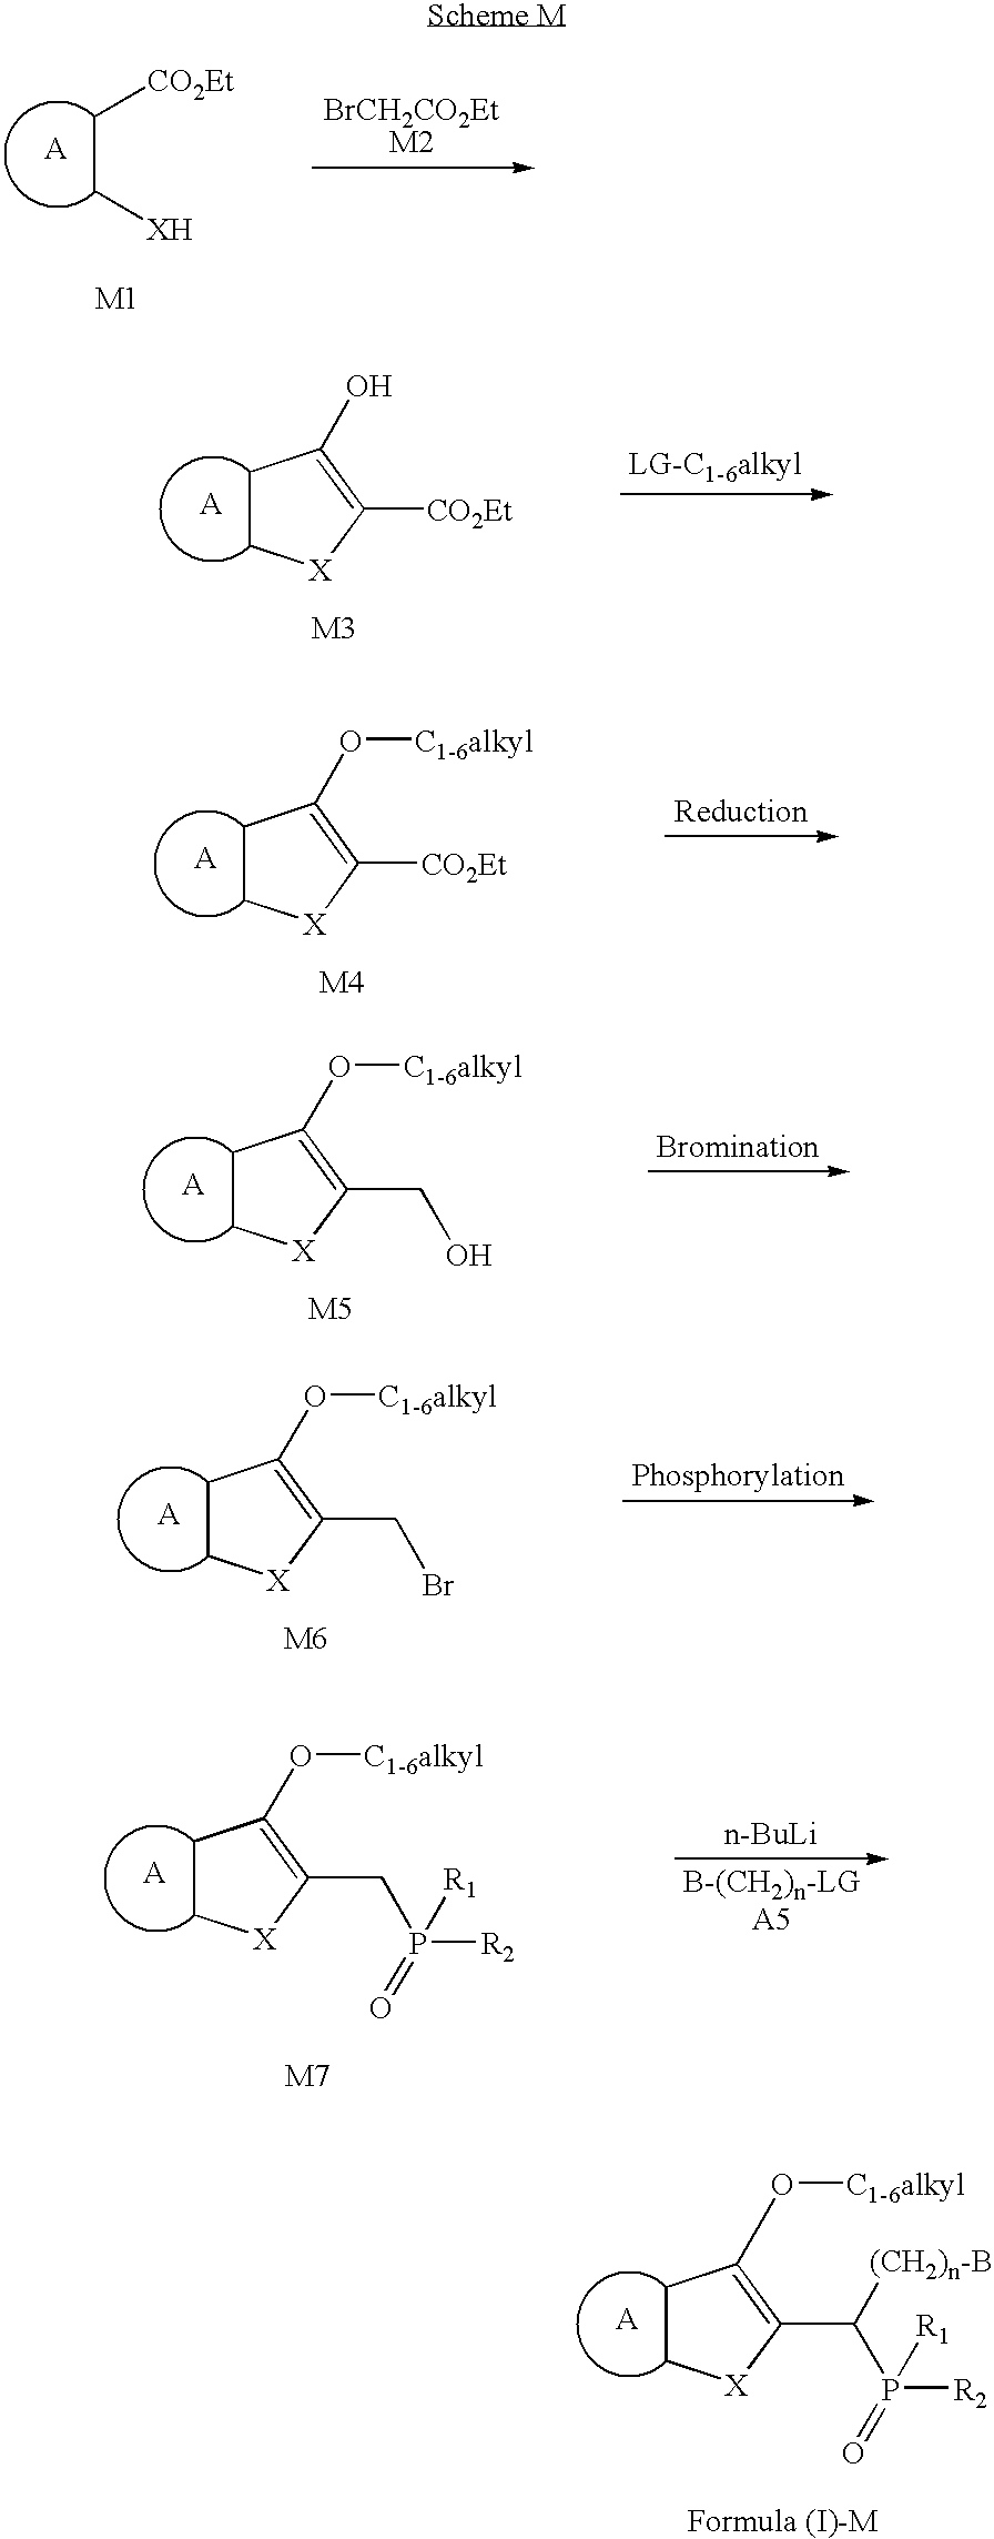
C(C[XH])[CO2Et].C1C[X]C([CO2Et])=C1O.C1C[X]C([CO2Et])=C1O[C1-6alkyl].C1C[X]C(CO)=C1O[C1-6alkyl].C1C[X]C(CBr)=C1O[C1-6alkyl].C1C[X]C(CP([R2])([R1])=O)=C1O[C1-6alkyl].[n-BuLi].C1C[X]C(C(P([R2])([R1])=O)[(CH2)n-B])=C1O[C1-6alkyl]
